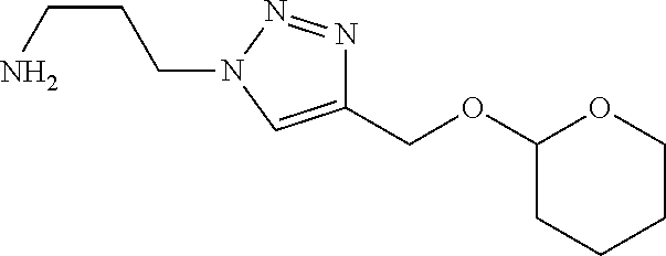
C(CN1C=C(COC2CCCCO2)N=N1)CN
